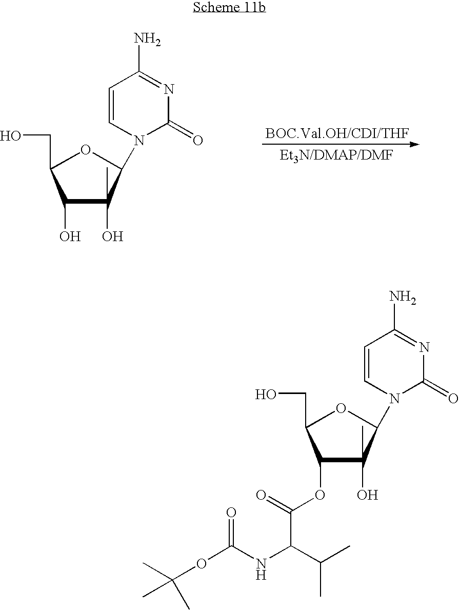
C1=CN(C2C(C)(O)C(O)C(CO)O2)C(=O)N=C1N.C1=CN(C2C(C)(O)C(OC(=O)C(C(C)C)NC(OC(C)(C)C)=O)C(CO)O2)C(=O)N=C1N
